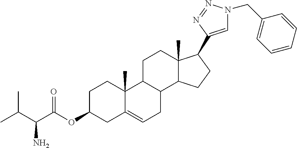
C1C(OC(C(C(C)C)N)=O)CC2=CCC3C(C2(C)C1)CCC1(C)C3CCC1C1=CN(CC2=CC=CC=C2)N=N1
